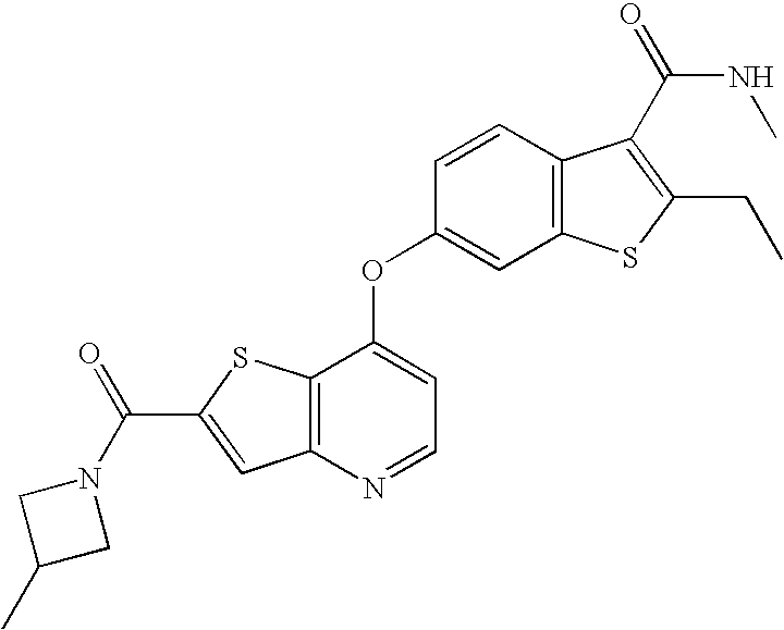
C1=CC2=C(C=C1OC1=CC=NC3=C1SC(C(N1CC(C)C1)=O)=C3)SC(CC)=C2C(NC)=O
